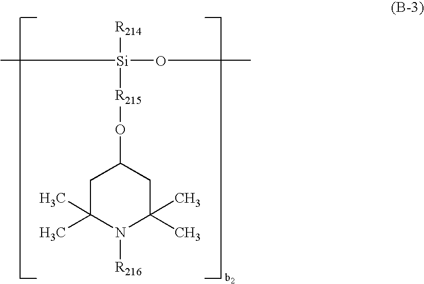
C1C(C)(C)N([R216])C(C)(C)CC1O[R215][Si]([R214])(OC)C
